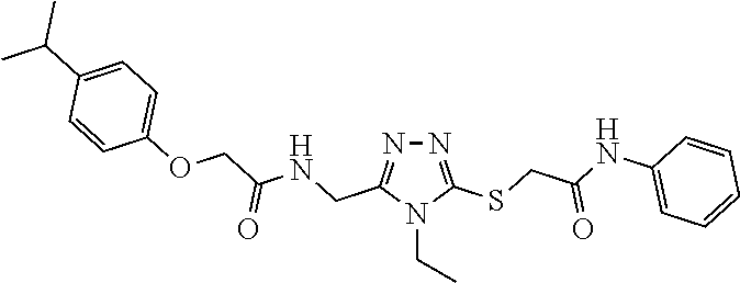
N1=C(SCC(NC2=CC=CC=C2)=O)N(CC)C(CNC(COC2=CC=C(C(C)C)C=C2)=O)=N1
